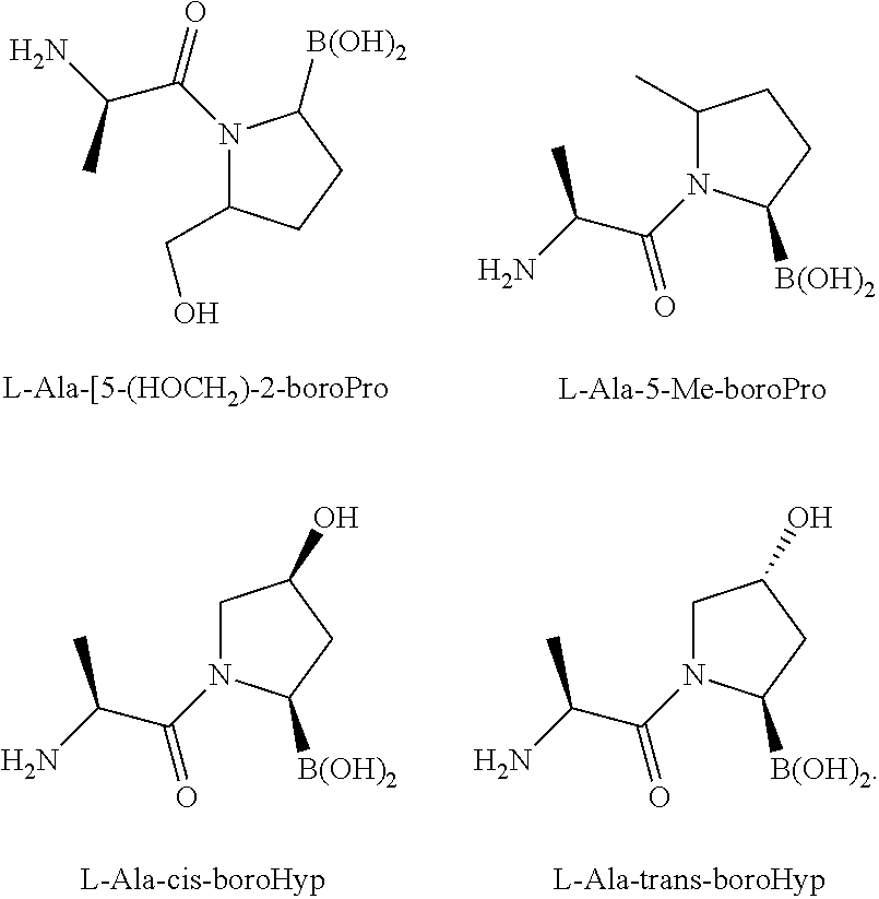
C1(CO)CCC([B(OH)2])N1C(C(N)C)=O.C1(C)CCC([B(OH)2])N1C(C(N)C)=O.C1C(O)CC([B(OH)2])N1C(C(N)C)=O.C1C(O)CC([B(OH)2])N1C(C(N)C)=O
